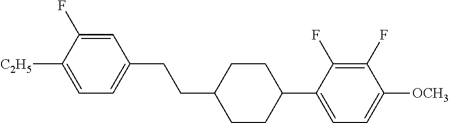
C1=C(F)C([C2H5])=CC=C1CCC1CCC(C2=CC=C([OCH3])C(F)=C2F)CC1
